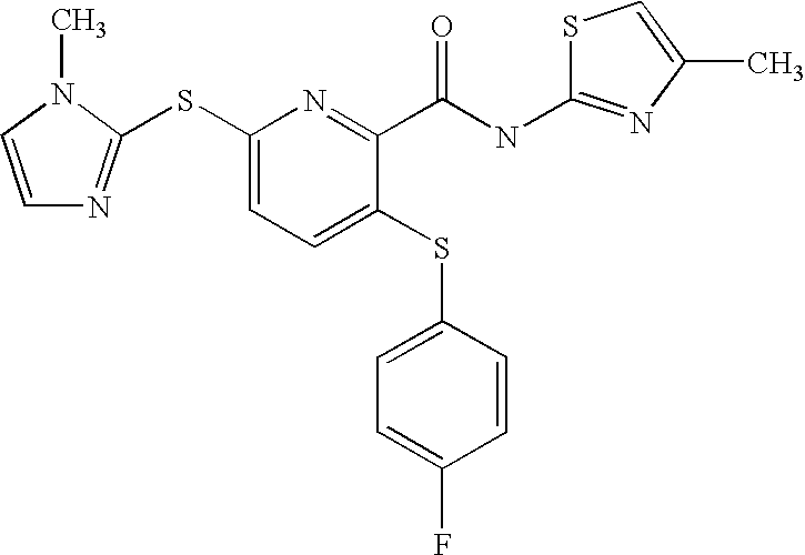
C1(SC2=NC=CN2C)=CC=C(SC2=CC=C(F)C=C2)C(C(NC2=NC(C)=CS2)=O)=N1
